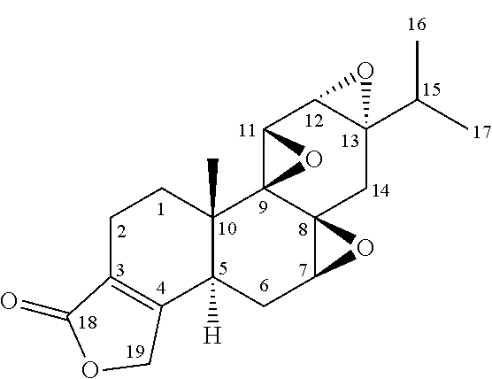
C1C2=C(C3([H])C(C)(C1)C14C5(C(C3)O5)CC3(C(C)C)C(C1O4)O3)COC2=O
